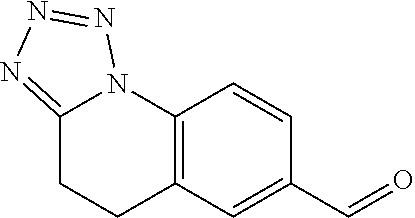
C1(C=O)=CC2=C(C=C1)N1C(=NN=N1)CC2
